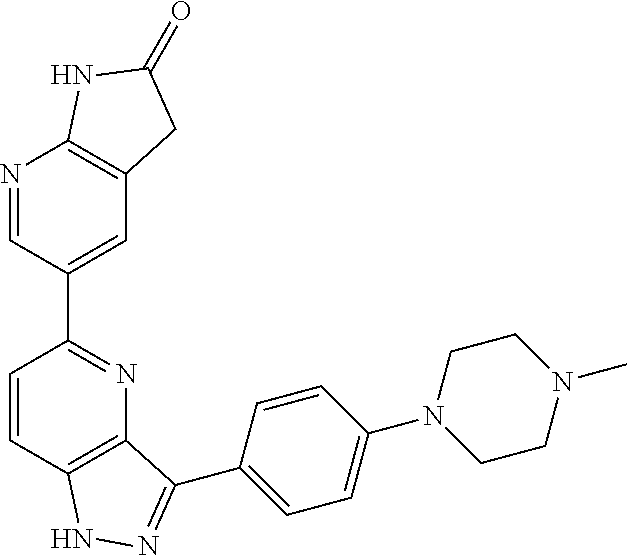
C1=CC2=C(N=C1C1=CC3=C(N=C1)NC(=O)C3)C(C1=CC=C(N3CCN(C)CC3)C=C1)=NN2
